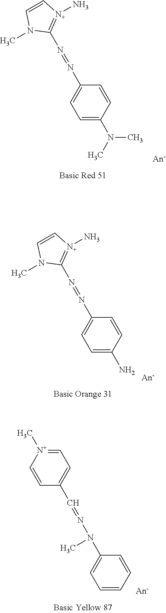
C1=C(N(C)C)C=CC(N=NC2=[N+](N)C=CN2C)=C1.C1=C(N)C=CC(N=NC2=[N+](N)C=CN2C)=C1.N(N=CC1=CC=[N+](C)C=C1)(C)C1=CC=CC=C1
